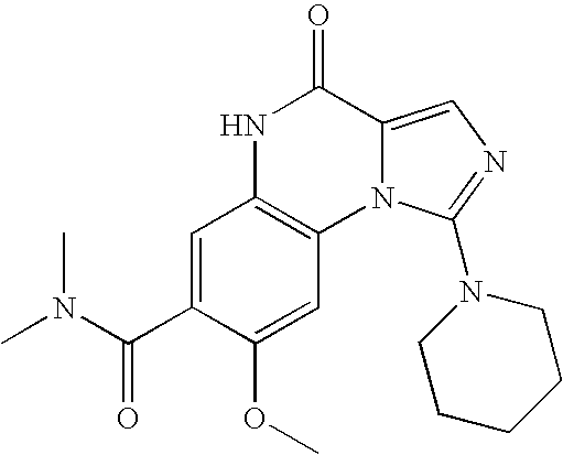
N1C2=C(N3C(=CN=C3N3CCCCC3)C1=O)C=C(OC)C(C(N(C)C)=O)=C2
